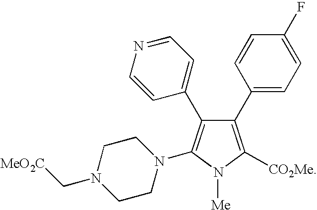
C1(C2=CC=C(F)C=C2)=C([CO2Me])N([Me])C(N2CCN(C[MeO2C])CC2)=C1C1=CC=NC=C1
